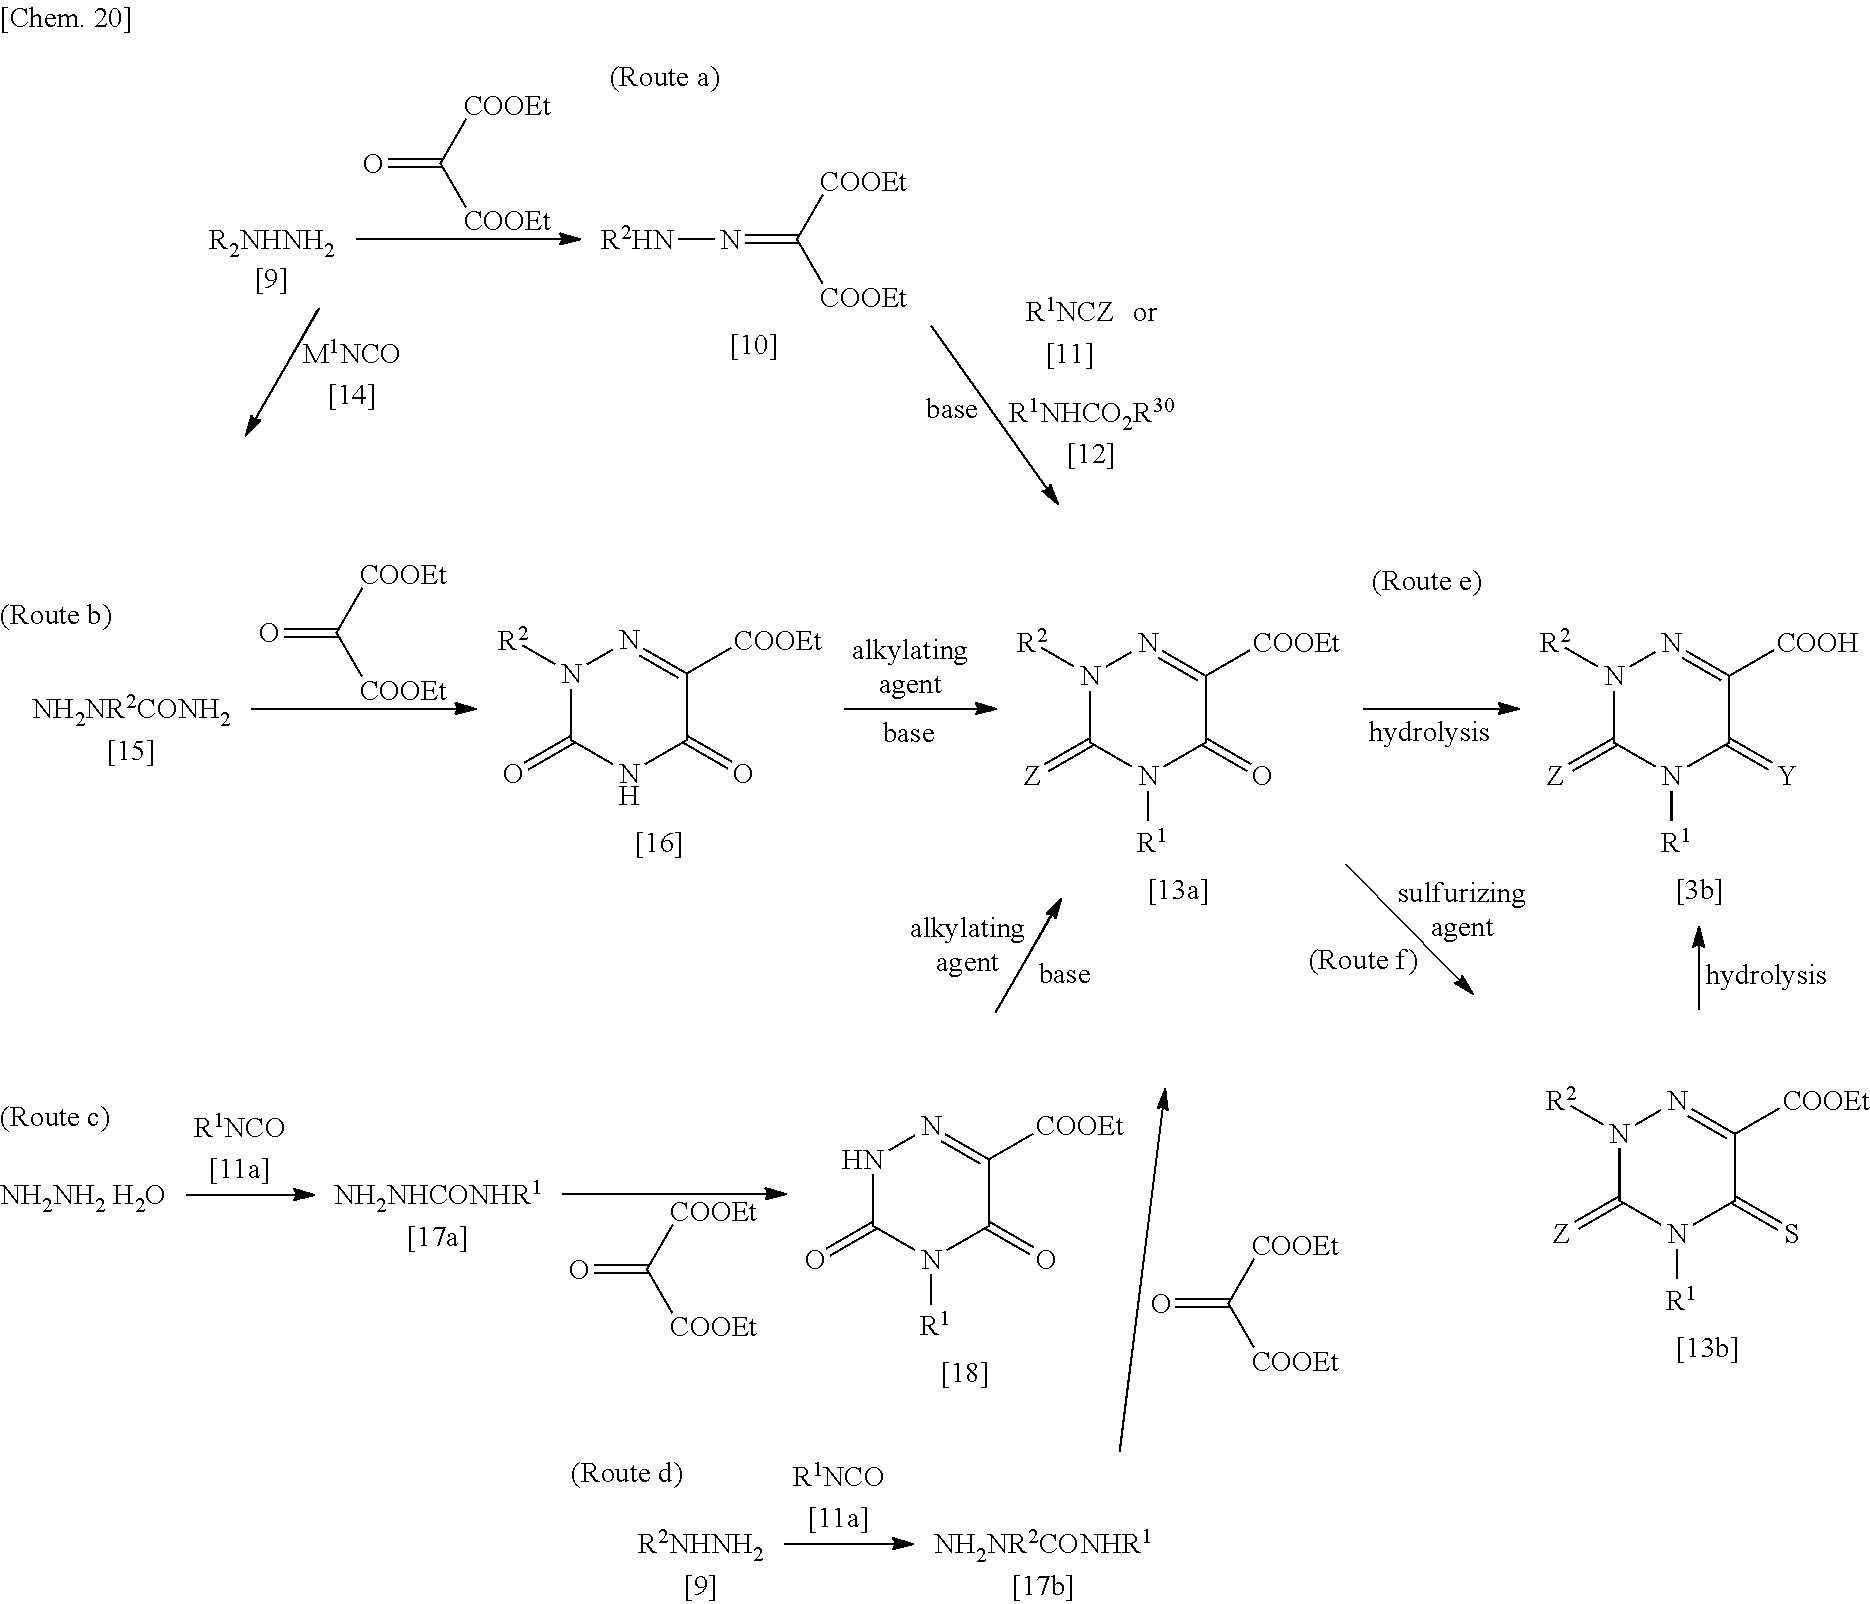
O=C([COOEt])[COOEt].N(=C([COOEt])[COOEt])[R2HN].[NH2NH2 H2O].[R2NHNH2[9]].O=C([COOEt])[COOEt].O=C([COOEt])[COOEt].N1([R2])C(=[Z])N([R1])C(=S)C([COOEt])=N1.N1C(=O)N([R1])C(=O)C([COOEt])=N1.O=C([COOEt])[COOEt].N1([R2])C(=O)NC(=O)C([COOEt])=N1.N1([R2])C(=[Z])N([R1])C(=O)C([COOEt])=N1.N1([R2])C(=[Z])N([R1])C(=[Y])C([COOH])=N1
